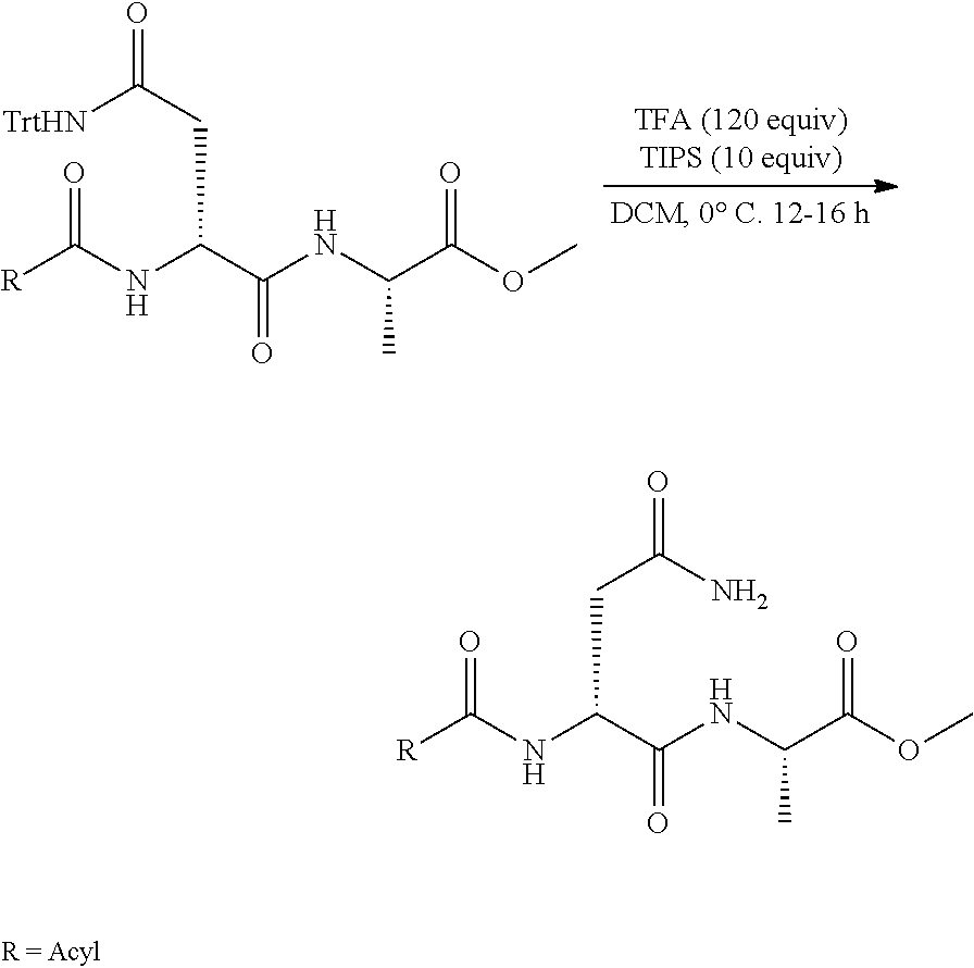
[R]C(NC(C(NC(C(OC)=O)C)=O)CC(=O)[TrtHN])=O.[R]C(NC(C(NC(C(OC)=O)C)=O)CC(=O)N)=O
